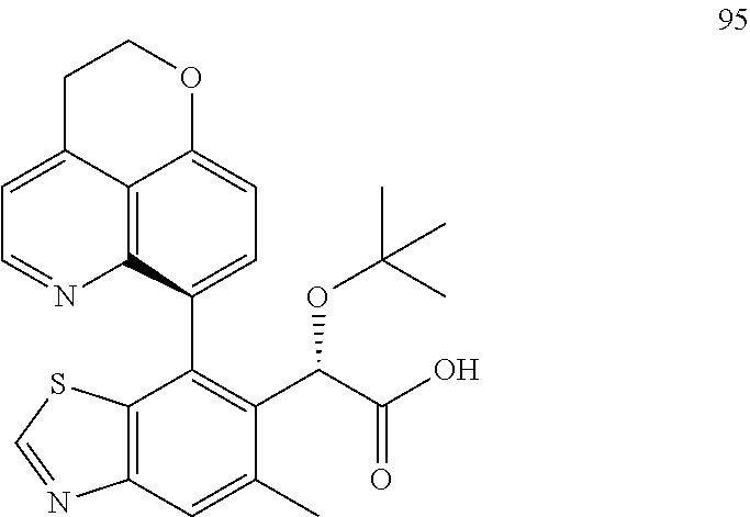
C12=C3C(C4=C(C(C(O)=O)OC(C)(C)C)C(C)=CC5=C4SC=N5)=CC=C1OCCC2=CC=N3
